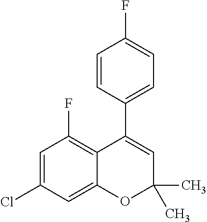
C1=C(Cl)C=C2C(=C1F)C(C1=CC=C(F)C=C1)=CC(C)(C)O2
